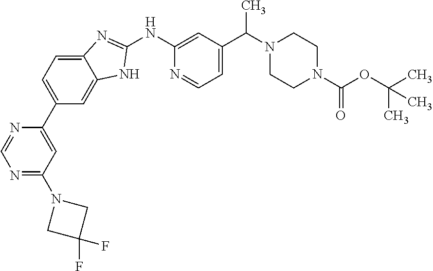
C12=CC=C(C3=CC(N4CC(F)(F)C4)=NC=N3)C=C1NC(NC1=CC(C(N3CCN(C(OC(C)(C)C)=O)CC3)C)=CC=N1)=N2
